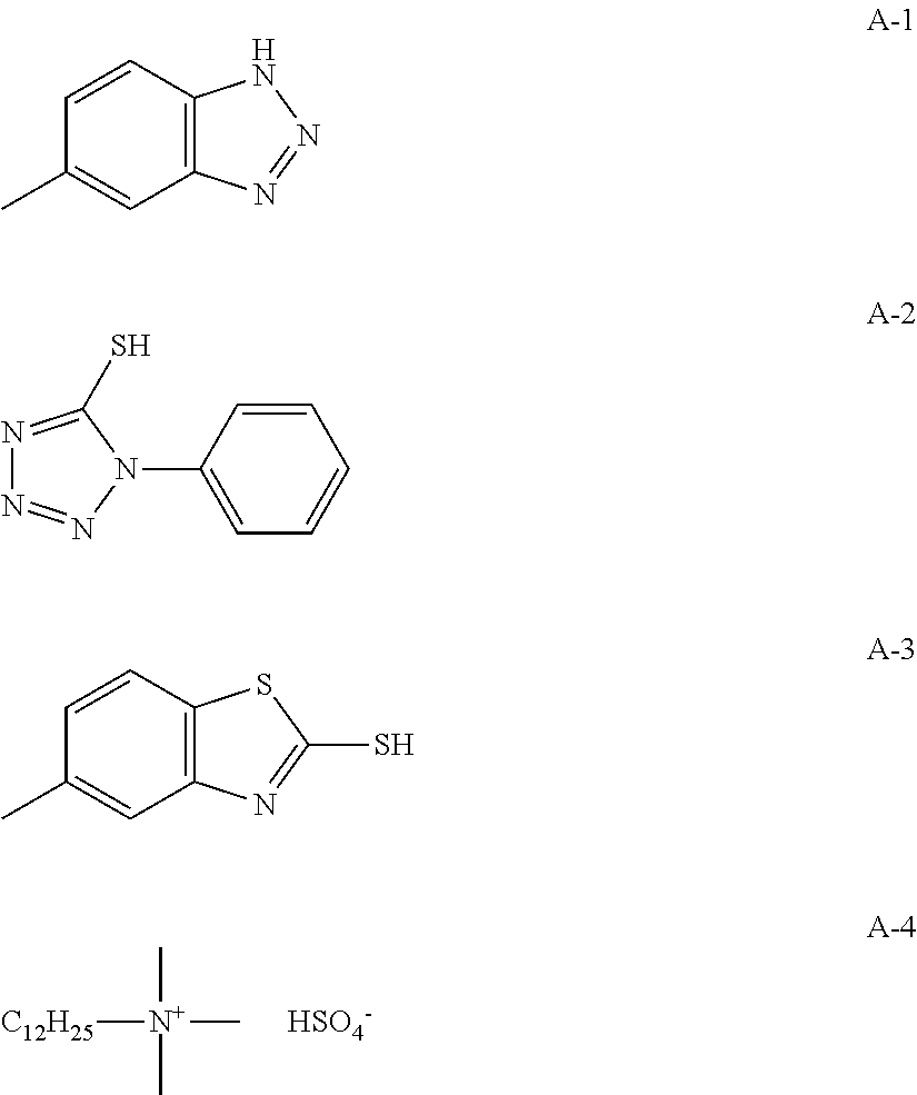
[C12H25][N+](C)(C)C.[HSO4-].C12=C(C=CC(C)=C1)NN=N2.C1=CC(N2C(S)=NN=N2)=CC=C1.C12=C(C=CC(C)=C1)SC(S)=N2
